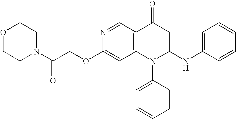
C1(OCC(N2CCOCC2)=O)=CC2=C(C=N1)C(=O)C=C(NC1=CC=CC=C1)N2C1=CC=CC=C1
